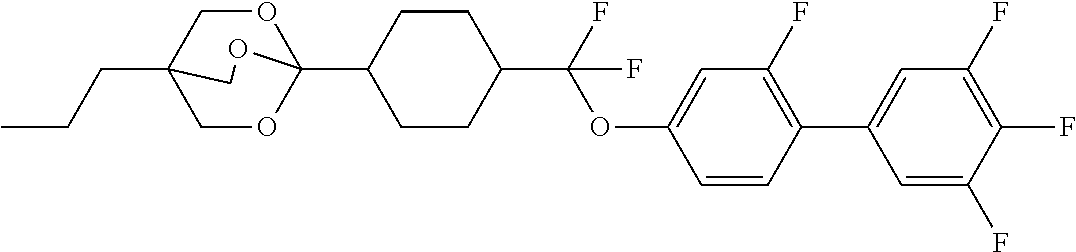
CCCC12COC(C3CCC(C(OC4=CC(F)=C(C5=CC(F)=C(F)C(F)=C5)C=C4)(F)F)CC3)(OC1)OC2
